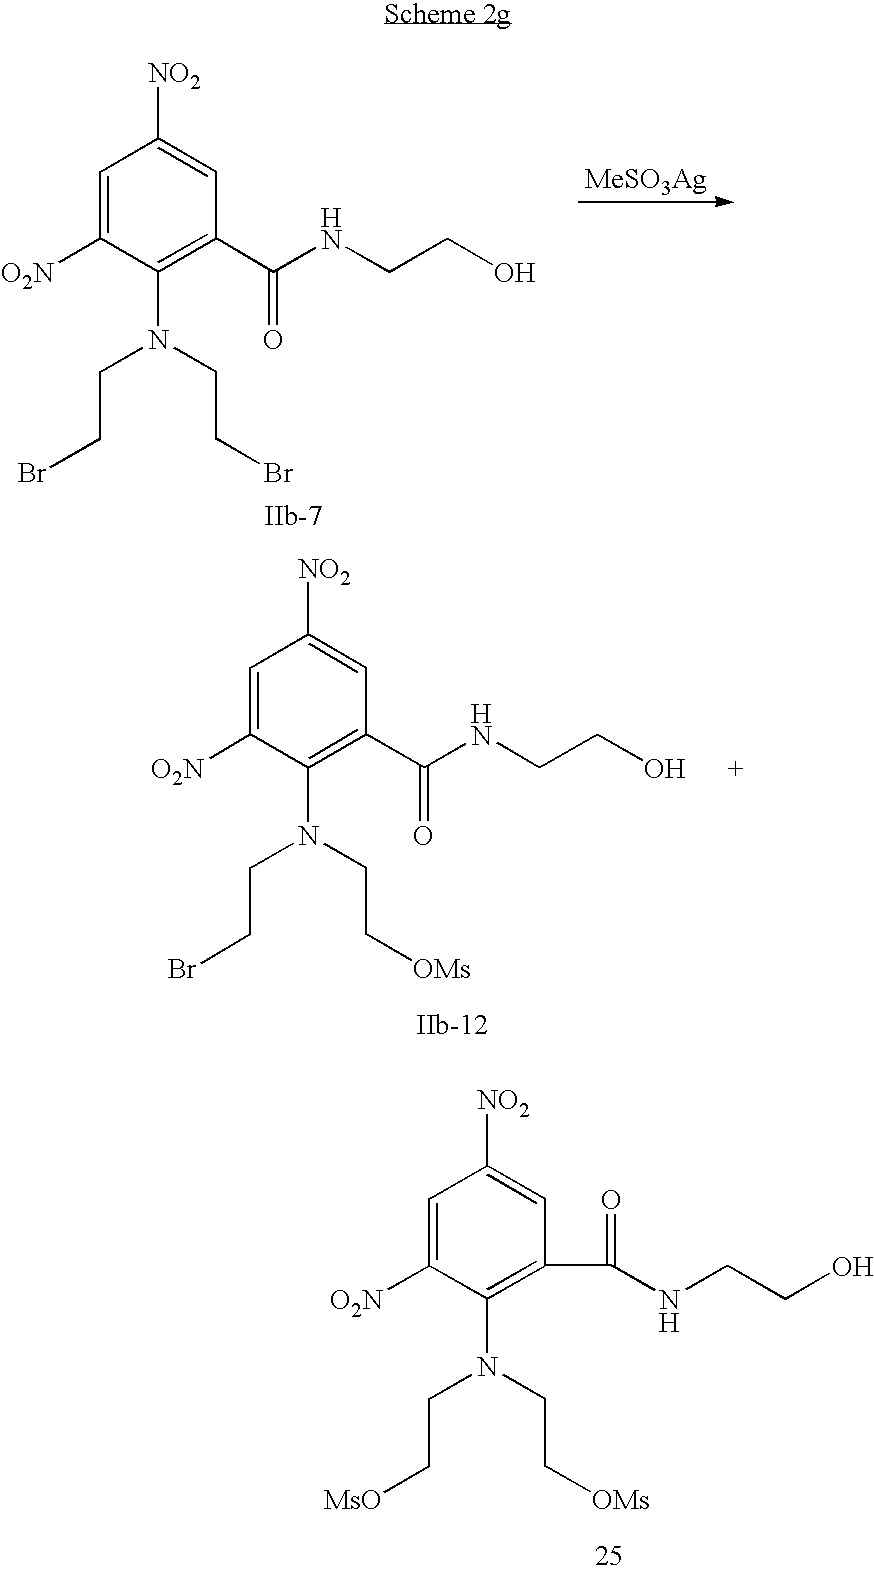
C1=C([O2N])C(N(CC[OMs])CCBr)=C(C(NCCO)=O)C=C1[NO2].C1=C([O2N])C(N(CC[OMs])CC[MsO])=C(C(=O)NCCO)C=C1[NO2].C1=C([O2N])C(N(CCBr)CCBr)=C(C(NCCO)=O)C=C1[NO2].[MeSO3Ag]
